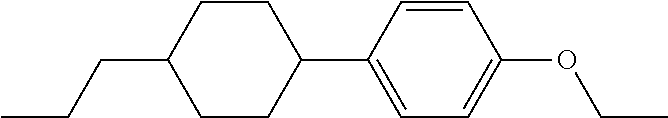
C1CC(CCC)CCC1C1=CC=C(OCC)C=C1
